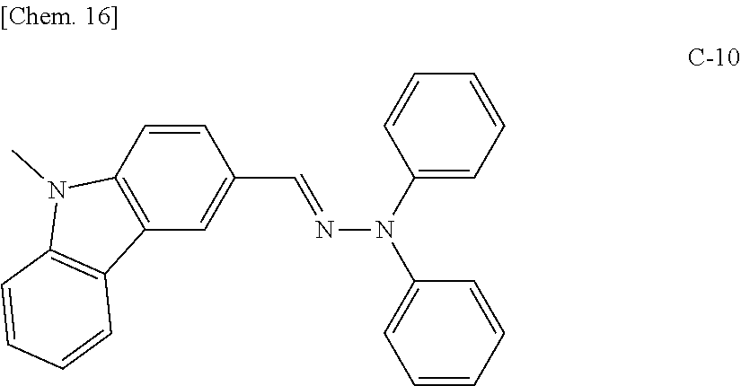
C1=CC=C(N(C2=CC=CC=C2)N=CC2=CC3=C(C=C2)N(C)C2=C3C=CC=C2)C=C1
